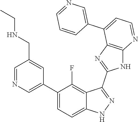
C1=NC=C(C2=CC=C3C(=C2F)C(C2=NC4=C(N2)N=CC=C4C2=CN=CC=C2)=NN3)C=C1CNCC
